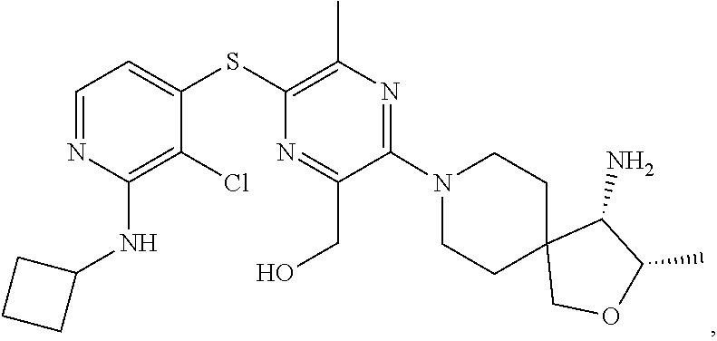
C1CN(C2=NC(C)=C(SC3=CC=NC(NC4CCC4)=C3Cl)N=C2CO)CCC12COC(C)C2N
